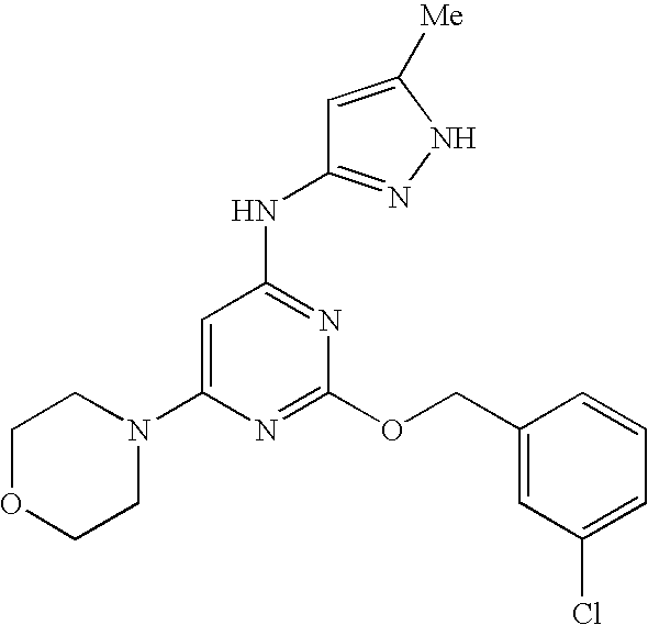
C1(N2CCOCC2)=CC(NC2=NNC([Me])=C2)=NC(OCC2=CC(Cl)=CC=C2)=N1
